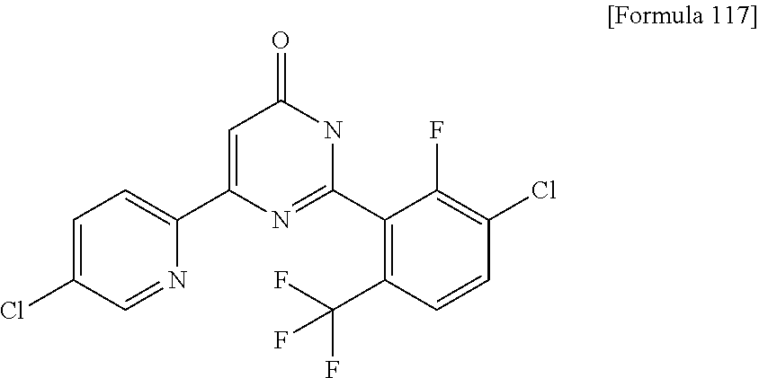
C1=C(Cl)C=NC(C2=CC(=O)NC(C3=C(C(F)(F)F)C=CC(Cl)=C3F)=N2)=C1
